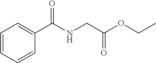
C1=CC=CC=C1C(NCC(OCC)=O)=O
